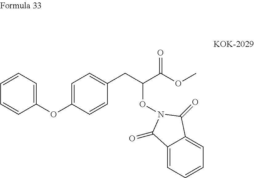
C1(CC(C(OC)=O)ON2C(=O)C3=CC=CC=C3C2=O)=CC=C(OC2=CC=CC=C2)C=C1
